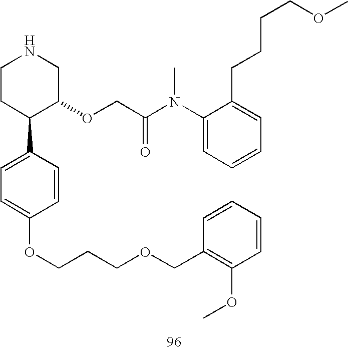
C1CC(C2=CC=C(OCCCOCC3=C(OC)C=CC=C3)C=C2)C(OCC(N(C2=CC=CC=C2CCCCOC)C)=O)CN1
